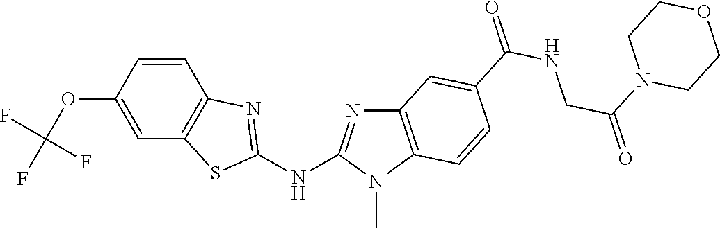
O(C1=CC2=C(C=C1)N=C(NC1=NC3=C(N1C)C=CC(C(NCC(=O)N1CCOCC1)=O)=C3)S2)C(F)(F)F
